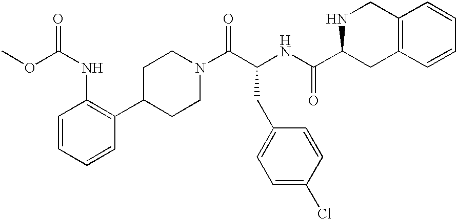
C(NC1=C(C2CCN(C(C(NC(C3CC4=C(CN3)C=CC=C4)=O)CC3=CC=C(Cl)C=C3)=O)CC2)C=CC=C1)(=O)OC
